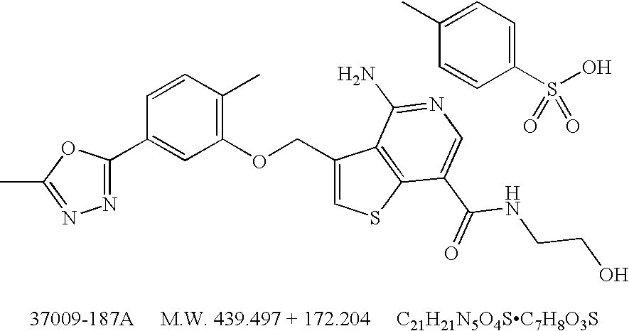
N1=C(C2=CC(OCC3=CSC4=C3C(N)=NC=C4C(NCCO)=O)=C(C)C=C2)OC(C)=N1.OS(C1=CC=C(C)C=C1)(=O)=O
